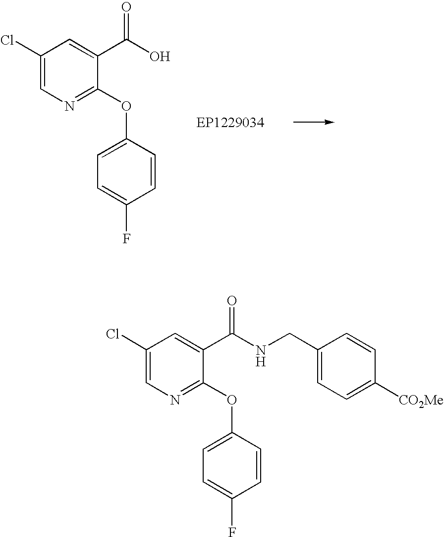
C1(Cl)=CN=C(OC2=CC=C(F)C=C2)C(C(O)=O)=C1.[EP1229034].C1(Cl)=CN=C(OC2=CC=C(F)C=C2)C(C(NCC2=CC=C([CO2Me])C=C2)=O)=C1
